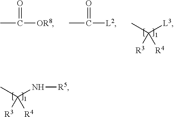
C([R3])([R4])(C)N[R5].C([R3])([R4])(C)[L3].CC([OR8])=O.CC([L2])=O
